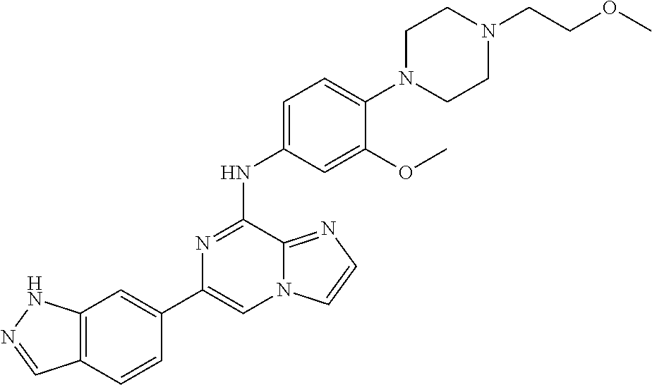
C1(C2=CC3=C(C=C2)C=NN3)=CN2C(=NC=C2)C(NC2=CC=C(N3CCN(CCOC)CC3)C(OC)=C2)=N1
